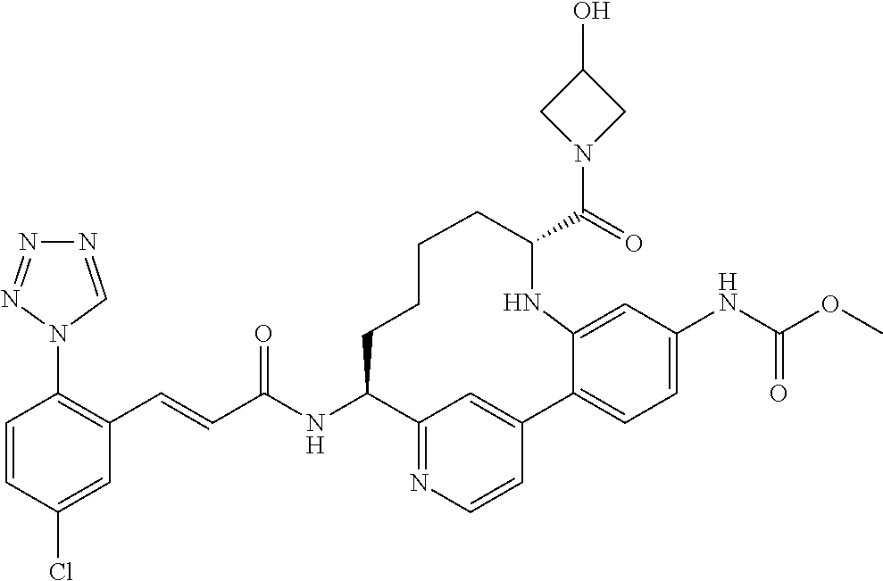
C1=CC(Cl)=CC(C=CC(NC2C3=NC=CC(=C3)C3=CC=C(NC(OC)=O)C=C3NC(C(N3CC(O)C3)=O)CCCC2)=O)=C1N1C=NN=N1
